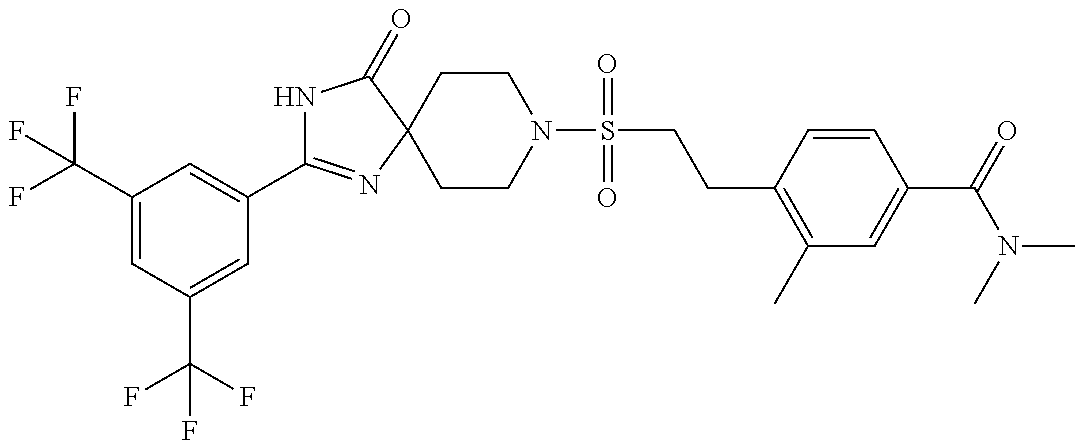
N1C(C2=CC(C(F)(F)F)=CC(C(F)(F)F)=C2)=NC2(C1=O)CCN(S(CCC1=C(C)C=C(C(N(C)C)=O)C=C1)(=O)=O)CC2
